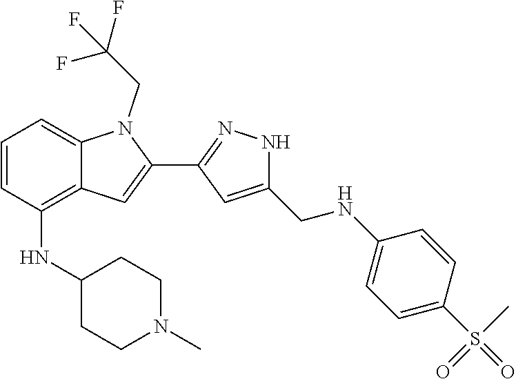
N(C1CCN(C)CC1)C1=C2C(=CC=C1)N(CC(F)(F)F)C(C1=NNC(CNC3=CC=C(S(=O)(C)=O)C=C3)=C1)=C2
